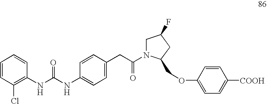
C1=CC(Cl)=C(NC(NC2=CC=C(CC(=O)N3CC(F)CC3COC3=CC=C([COOH])C=C3)C=C2)=O)C=C1
